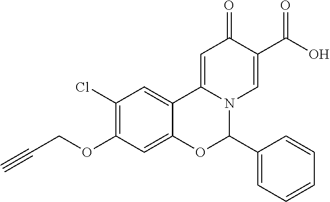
C1(Cl)=C(OCC#C)C=C2C(=C1)C1=CC(=O)C(C(O)=O)=CN1C(C1=CC=CC=C1)O2
